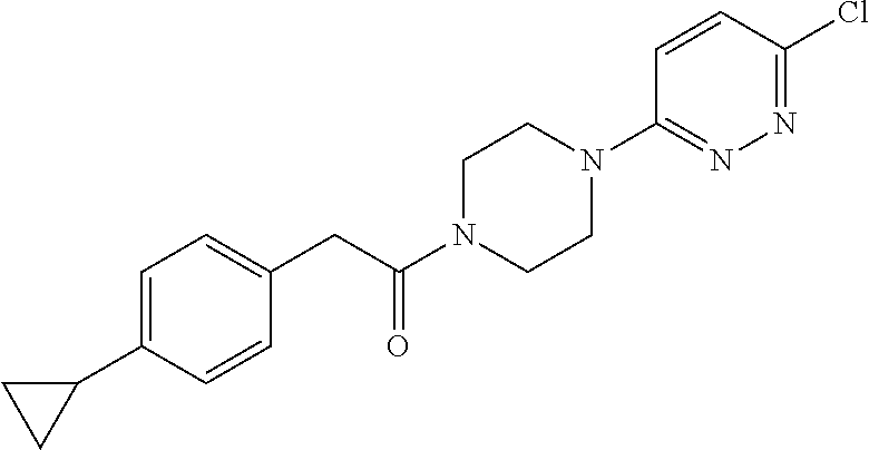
C1=CC(CC(N2CCN(C3=NN=C(Cl)C=C3)CC2)=O)=CC=C1C1CC1
